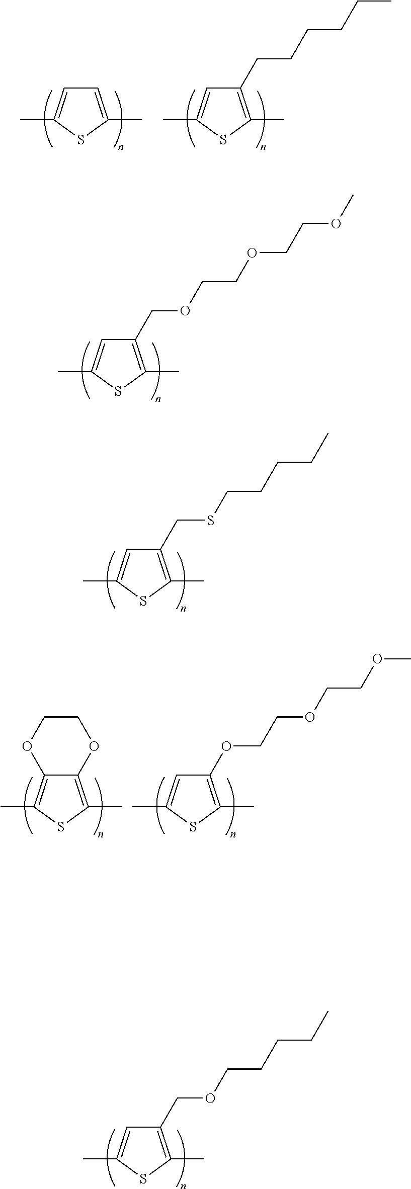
C1(COCCOCCOC)=C(C)SC(C)=C1.C1(CSCCCCC)=C(C)SC(C)=C1.C1(COCCCCC)=C(C)SC(C)=C1.C1=C(C)SC(C)=C1.C1(CCCCCC)=C(C)SC(C)=C1.C12=C(C)SC(C)=C1OCCO2.C1(OCCOCCOC)=C(C)SC(C)=C1
